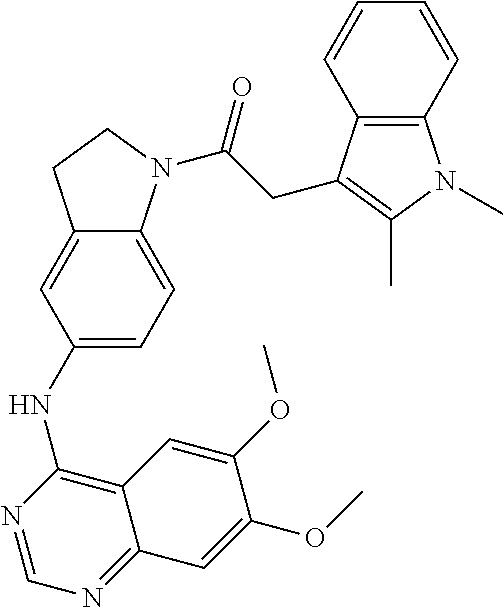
C12=CC(NC3=C4C(=NC=N3)C=C(OC)C(OC)=C4)=CC=C1N(C(CC1=C(C)N(C)C3=C1C=CC=C3)=O)CC2
